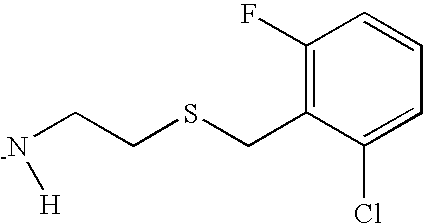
[-N](CCSCC1=C(F)C=CC=C1Cl)[H]
